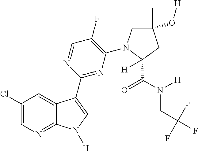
C1(Cl)=CN=C2C(=C1)C(C1=NC(N3CC(C)(O[H])CC3(C(N([H])CC(F)(F)F)=O)[H])=C(F)C=N1)=CN2[H]
